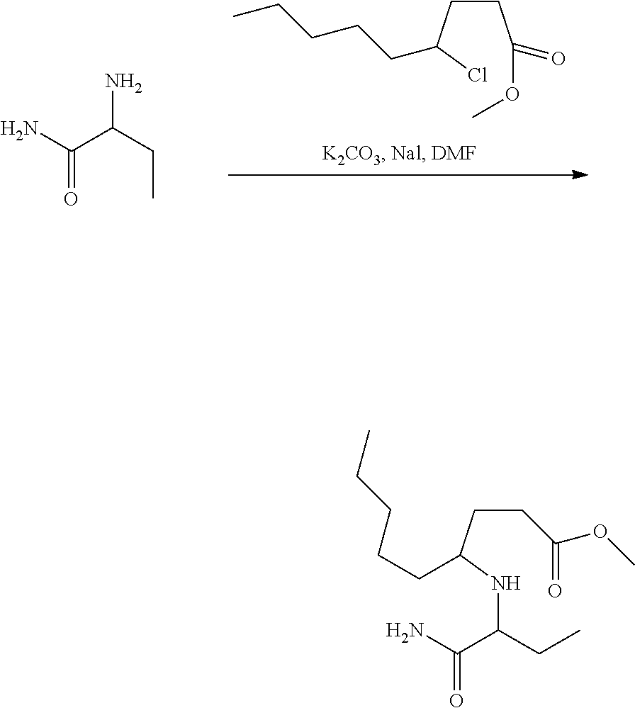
C(CC(=O)OC)C(Cl)CCCCC.NC(C(CC)N)=O.C(CC(OC)=O)C(NC(CC)C(N)=O)CCCCC
